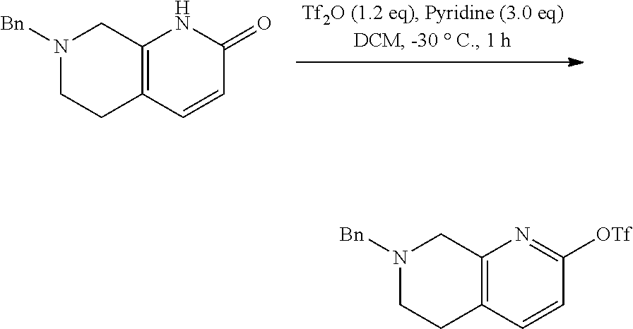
C12=C(C=CC([OTf])=N1)CCN([Bn])C2.C12=C(C=CC(=O)N1)CCN([Bn])C2
